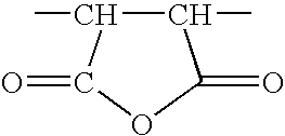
C1(C)C(C)C(=O)OC1=O
